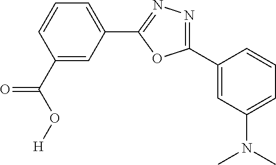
C1(C2=CC(N(C)C)=CC=C2)=NN=C(C2=CC=CC(C(O[H])=O)=C2)O1
